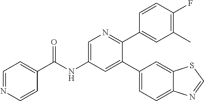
C(NC1=CN=C(C2=CC(C)=C(F)C=C2)C(C2=CC=C3C(=C2)SC=N3)=C1)(=O)C1=CC=NC=C1
